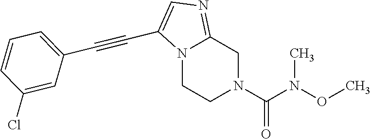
N12CCN(C(N(OC)C)=O)CC1=NC=C2C#CC1=CC=CC(Cl)=C1
